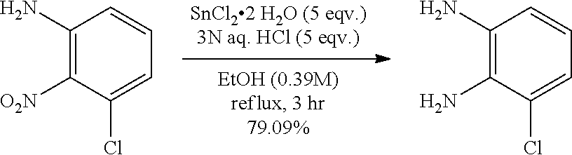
C1(N)=C([O2N])C(Cl)=CC=C1.C1(N)=C(N)C(Cl)=CC=C1
